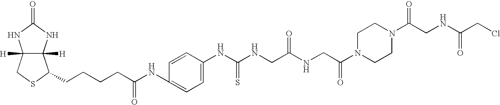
C12([H])C([H])(NC(=O)N1)C(CCCCC(NC1=CC=C(NC(NCC(NCC(N3CCN(C(CNC(=O)CCl)=O)CC3)=O)=O)=S)C=C1)=O)SC2
